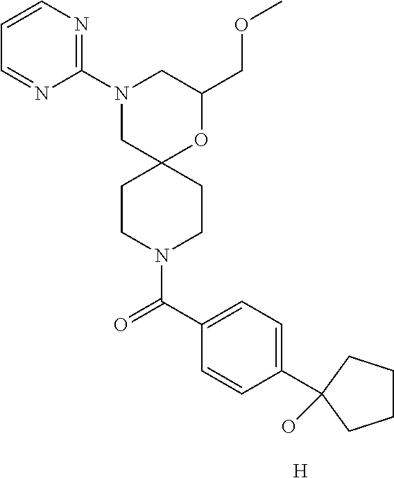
C1(COC)OC2(CN(C3=NC=CC=N3)C1)CCN(C(C1=CC=C(C3(O)CCCC3)C=C1)=O)CC2.[H]
